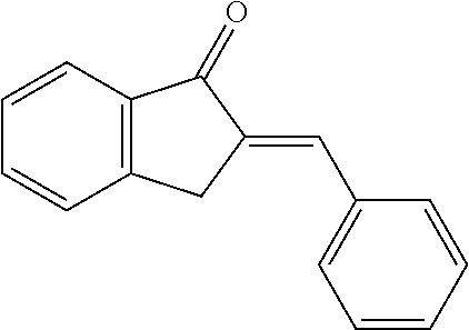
C1=CC2=C(C=C1)CC(=CC1=CC=CC=C1)C2=O
